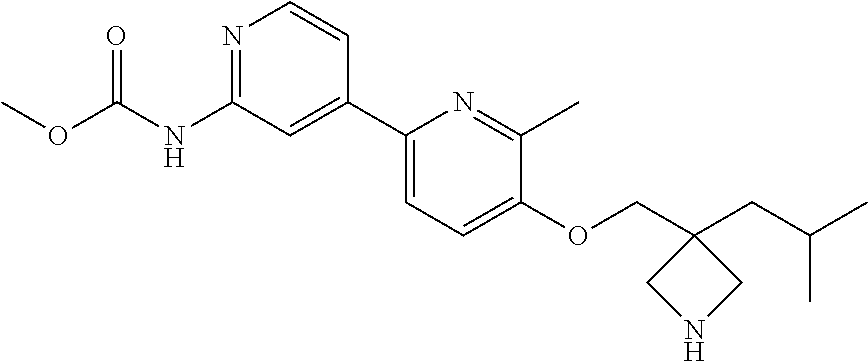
C1(OCC2(CC(C)C)CNC2)=CC=C(C2=CC(NC(OC)=O)=NC=C2)N=C1C
